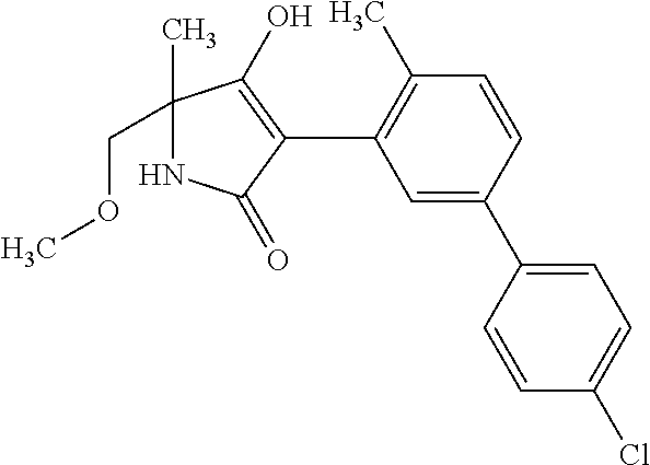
N1C(C)(COC)C(O)=C(C2=C(C)C=CC(C3=CC=C(Cl)C=C3)=C2)C1=O
